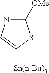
C1([OMe])=NC=C([Sn(n-Bu)3])S1
